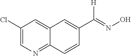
C1(Cl)=CN=C2C(=C1)C=C(C(=NO)[H])C=C2
